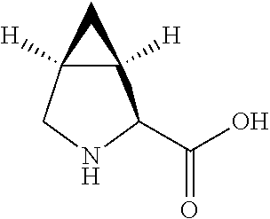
C(O)(=O)C1C2([H])C([H])(CN1)C2
